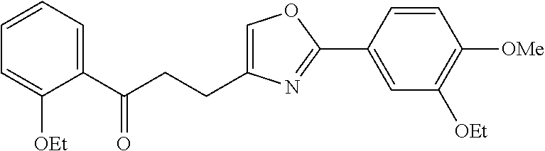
C1=C(CCC(C2=CC=CC=C2[OEt])=O)N=C(C2=CC([OEt])=C([OMe])C=C2)O1
